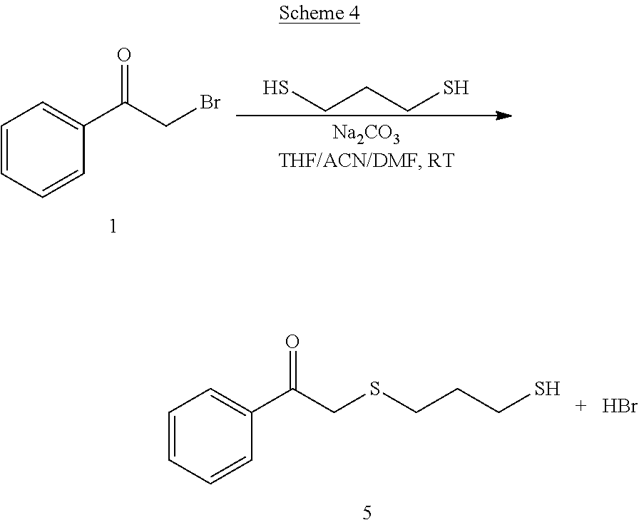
SCCCS.C1=CC=CC(C(CBr)=O)=C1.C1=CC=CC(C(CSCCCS)=O)=C1.Br
